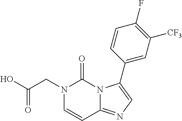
N1(CC(O)=O)C=CC2=NC=C(C3=CC([CF3])=C(F)C=C3)N2C1=O
